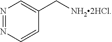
N1=NC=CC(C[NH22HCl])=C1
